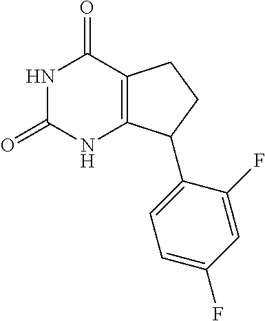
N1C(=O)NC2=C(C1=O)CCC2C1=CC=C(F)C=C1F
